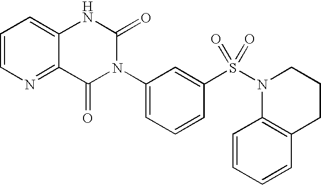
C1=CN=C2C(=C1)NC(=O)N(C1=CC=CC(S(N3CCCC4=C3C=CC=C4)(=O)=O)=C1)C2=O
